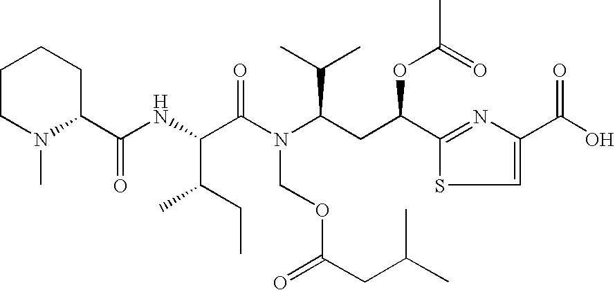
N(C(C(N(C(CC(C1=NC(C(=O)O)=CS1)OC(=O)C)C(C)C)COC(CC(C)C)=O)=O)C(C)CC)C(C1CCCCN1C)=O
